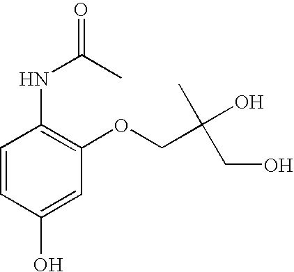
C1=CC(O)=CC(OCC(O)(C)CO)=C1NC(=O)C
